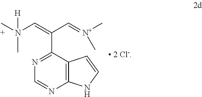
C1=NC2=C(C(C(=CN(C)(C)[H])C=[N+](C)C)=N1)C=CN2
